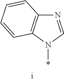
C12=C(N(*)C=N1)C=CC=C2
